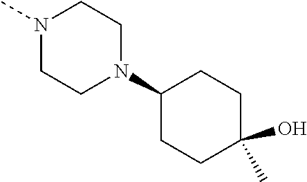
C1(N2CCN(C)CC2)CCC(C)(O)CC1
